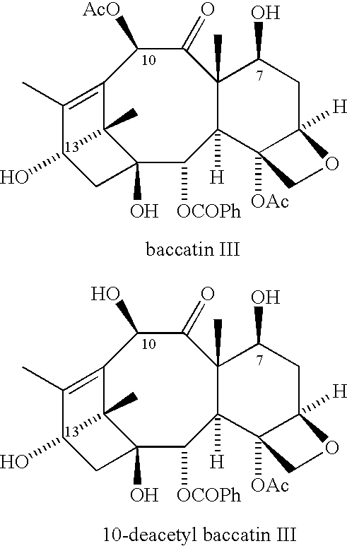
C12=C(C)C(O)CC(O)(C1(C)C)C([OCOPh])C1([H])C(C)(C(=O)C2[AcO])C(O)CC2([H])C1([OAc])CO2.C12=C(C)C(O)CC(O)(C1(C)C)C([OCOPh])C1([H])C(C)(C(=O)C2O)C(O)CC2([H])C1([OAc])CO2
